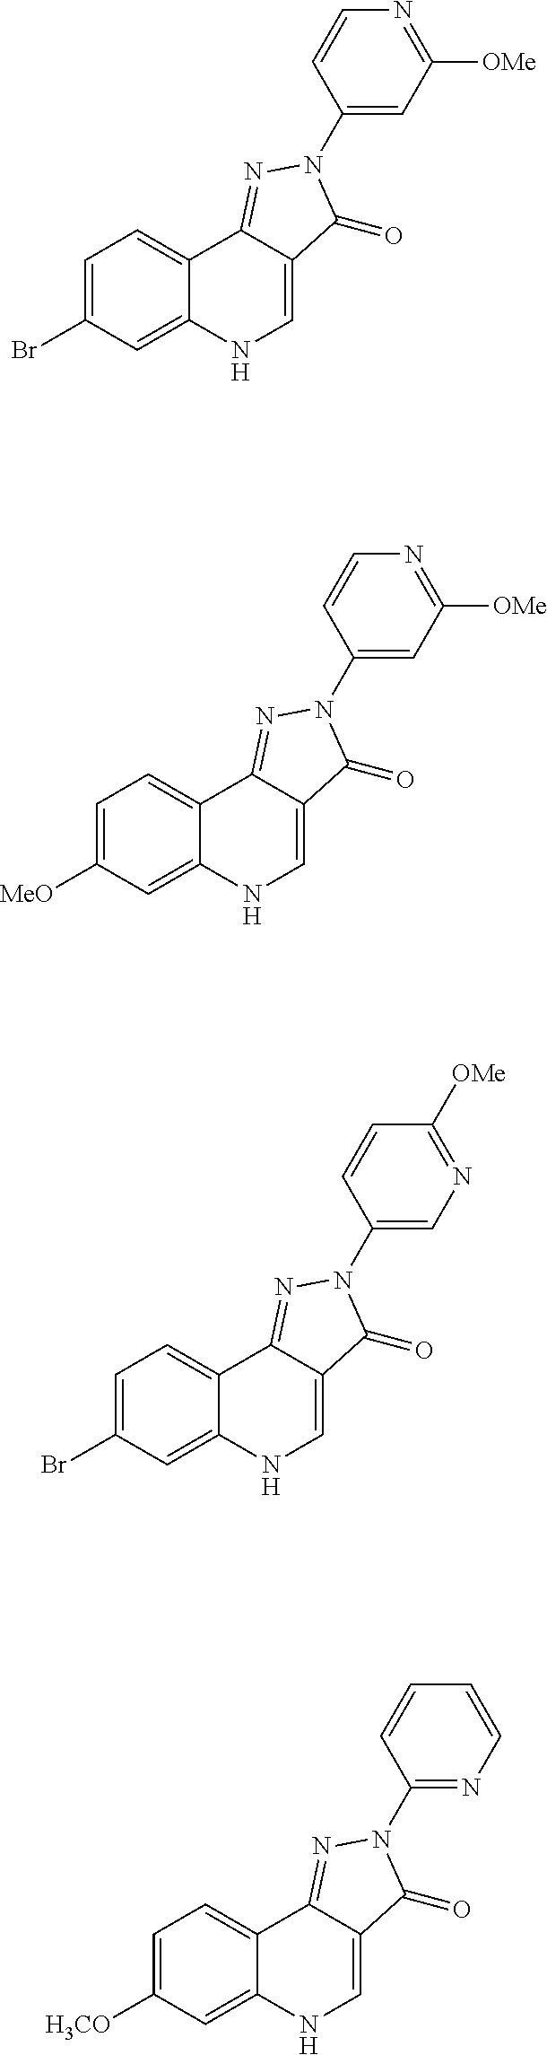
C1=C(Br)C=C2C(=C1)C1=NN(C3=CC([OMe])=NC=C3)C(=O)C1=CN2.C1=C([MeO])C=C2C(=C1)C1=NN(C3=CC([OMe])=NC=C3)C(=O)C1=CN2.C1=C(Br)C=C2C(=C1)C1=NN(C3=CN=C([OMe])C=C3)C(=O)C1=CN2.C1=C([H3CO])C=C2C(=C1)C1=NN(C3=NC=CC=C3)C(=O)C1=CN2
